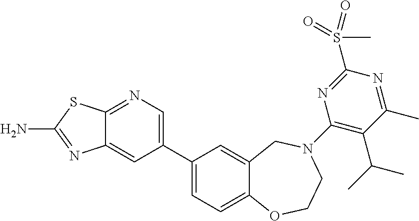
C12=NC=C(C3=CC=C4C(=C3)CN(C3=C(C(C)C)C(C)=NC(S(=O)(C)=O)=N3)CCO4)C=C1N=C(N)S2
